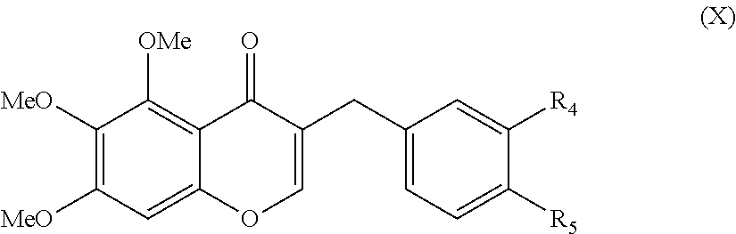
C1([MeO])=C([MeO])C=C2C(=C1[OMe])C(=O)C(CC1=CC=C([R5])C([R4])=C1)=CO2
